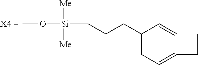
C1(CCC[Si](OC)([Me])[Me])=CC=C2C(=C1)CC2
